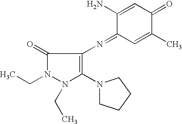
C1(=O)N(CC)N(CC)C(N2CCCC2)=C1N=C1C=C(C)C(=O)C=C1N
